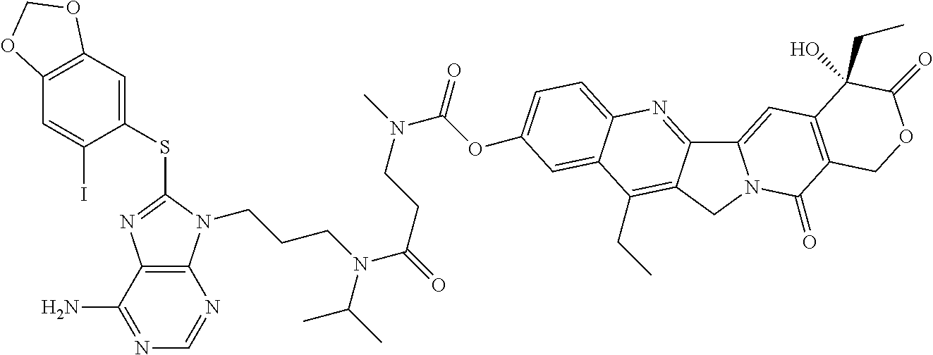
C1(SC2=NC3=C(N2CCCN(C(=O)CCN(C)C(OC2=CC=C4N=C5C6=CC7=C(C(=O)N6CC5=C(CC)C4=C2)COC(=O)C7(O)CC)=O)C(C)C)N=CN=C3N)=CC2=C(C=C1I)OCO2
